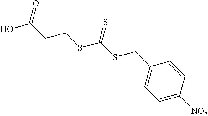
OC(CCSC(SCC1=CC=C([NO2])C=C1)=S)=O
